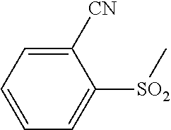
[SO2](C1=CC=CC=C1[CN])C
